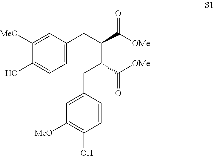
C1=C(CC(C(CC2=CC([MeO])=C(O)C=C2)C([OMe])=O)C([OMe])=O)C=C([MeO])C(O)=C1
